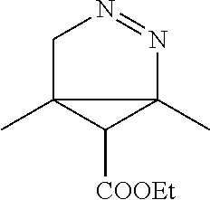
C1C2(C)C([COOEt])C2(C)N=N1
